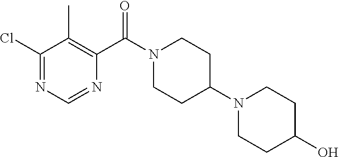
C1(Cl)=NC=NC(C(N2CCC(N3CCC(O)CC3)CC2)=O)=C1C
